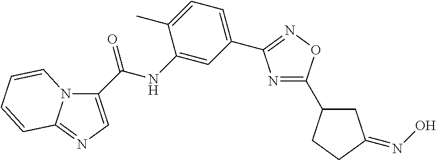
C1(NC(=O)C2=CN=C3N2C=CC=C3)=CC(C2=NOC(C3CC(=NO)CC3)=N2)=CC=C1C
